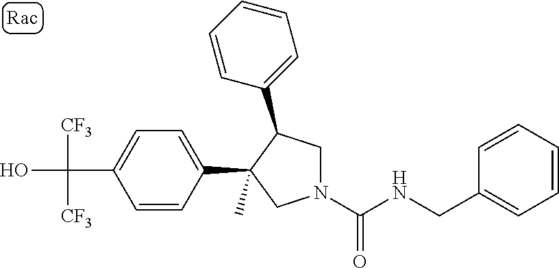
C(C1=CC=C(C2(C)CN(C(NCC3=CC=CC=C3)=O)CC2C2=CC=CC=C2)C=C1)(O)([CF3])[CF3]
